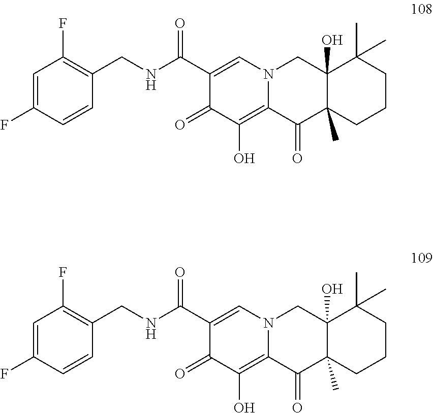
C1=C(F)C=CC(CNC(C2=CN3C(=C(O)C2=O)C(=O)C2(C)C(O)(C3)C(C)(C)CCC2)=O)=C1F.C1=C(F)C=CC(CNC(C2=CN3C(=C(O)C2=O)C(=O)C2(C)C(O)(C3)C(C)(C)CCC2)=O)=C1F
